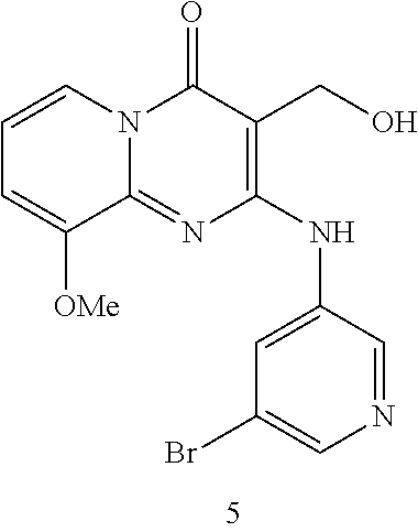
C1=CC=C([OMe])C2=NC(NC3=CC(Br)=CN=C3)=C(CO)C(=O)N12
